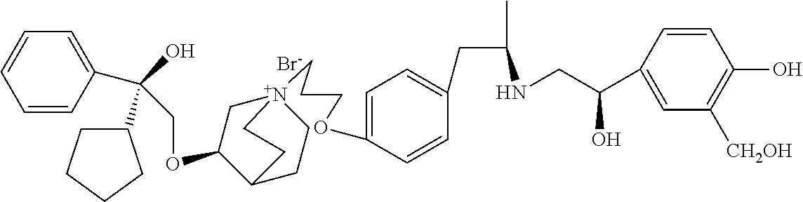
C(OC1C[N+]2(CCCOC3=CC=C(CC(C)NCC(C4=CC([CH2OH])=C(O)C=C4)O)C=C3)CCC1CC2)C(C1=CC=CC=C1)(O)C1CCCC1.[Br-]
